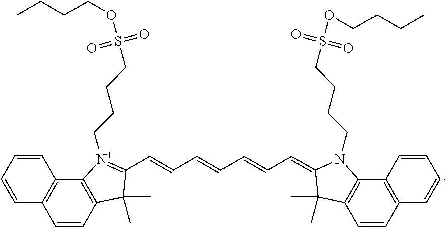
C12=C(C=CC=C1)C=CC1=C2[N+](CCCCS(OCCCC)(=O)=O)=C(C=CC=CC=CC=C2N(CCCCS(=O)(=O)OCCCC)C3=C(C=CC4=C3C=CC=C4)C2(C)C)C1(C)C
